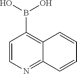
C1=CN=C2C(=C1B(O)O)C=CC=C2
